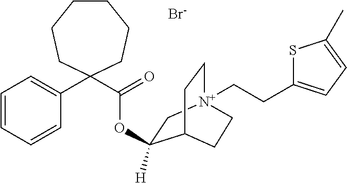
C1CCCC(C(=O)OC2([H])C[N+]3(CCC4=CC=C(C)S4)CCC2CC3)(C2=CC=CC=C2)CC1.[Br-]
